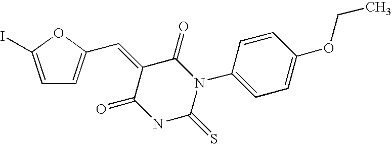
C1=C(I)OC(C=C2C(=O)NC(=S)N(C3=CC=C(OCC)C=C3)C2=O)=C1
